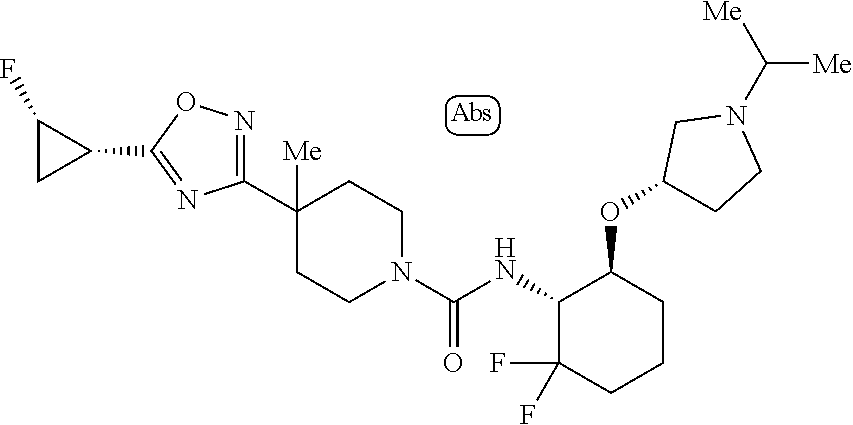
C1([Me])(C2=NOC(C3C(F)C3)=N2)CCN(C(NC2C(F)(F)CCCC2OC2CCN(C([Me])[Me])C2)=O)CC1
